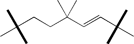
C(CCC(C=CC(C)(C)C)(C)C)(C)(C)C
